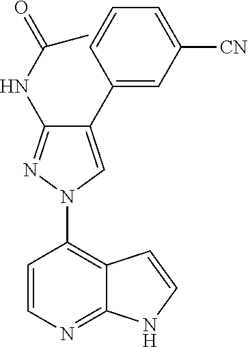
C1=CC(N2N=C(NC(C)=O)C(C3=CC([CN])=CC=C3)=C2)=C2C(=N1)NC=C2
